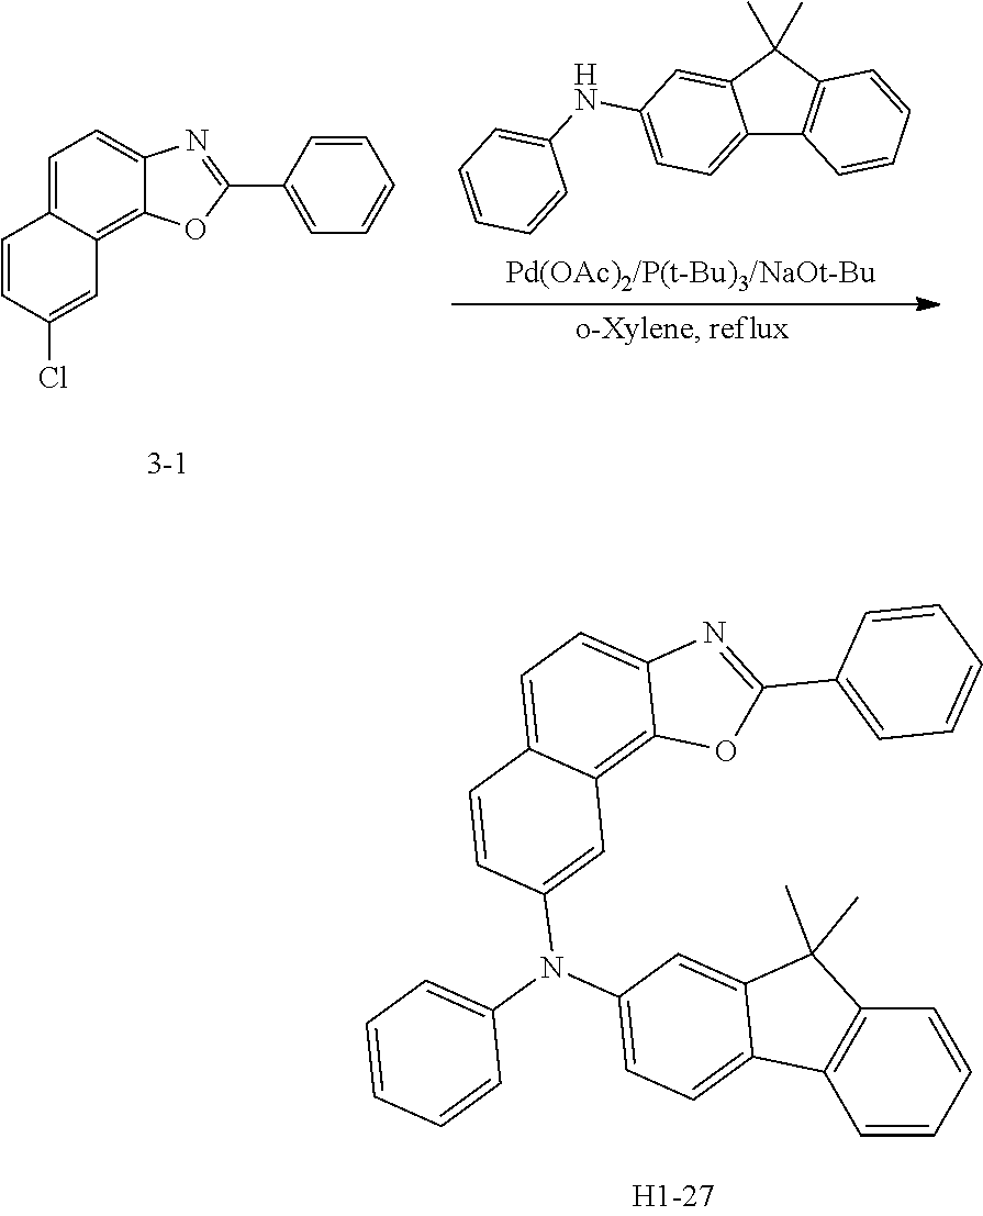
C1=CC=CC(N(C2=CC3=C4C(=CC=C3C=C2)N=C(C2=CC=CC=C2)O4)C2=CC=C3C(=C2)C(C)(C)C2=C3C=CC=C2)=C1.C1=C2C(=C3C(=C1)N=C(C1=CC=CC=C1)O3)C=C(Cl)C=C2.C12=CC=C(NC3=CC=CC=C3)C=C1C(C)(C)C1=C2C=CC=C1
